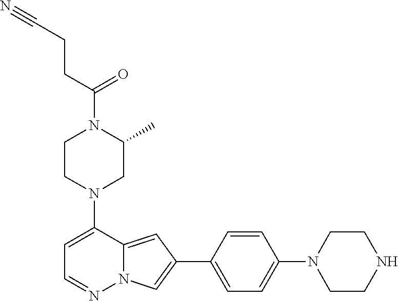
N1(C2=CC=NN3C2=CC(C2=CC=C(N4CCNCC4)C=C2)=C3)CC(C)N(C(CCC#N)=O)CC1
